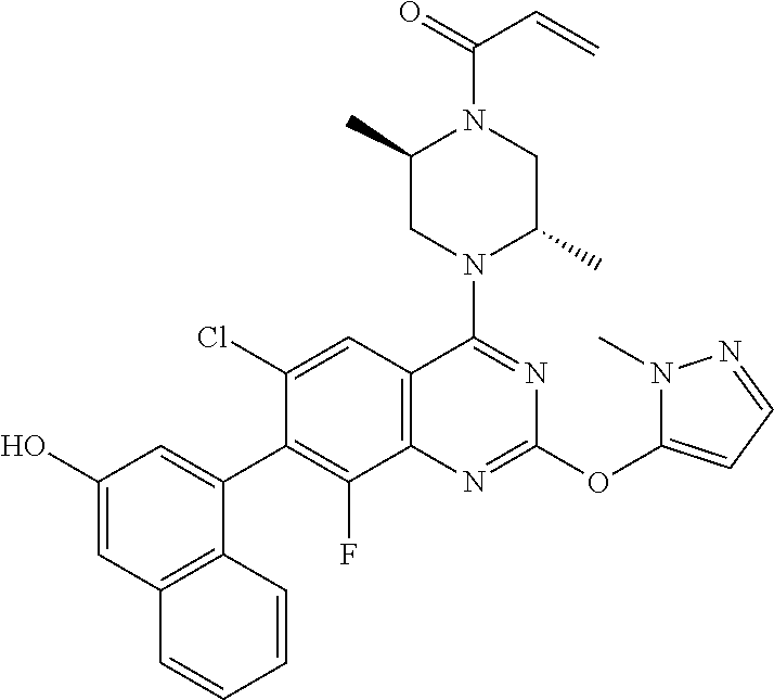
C1(O)=CC2=C(C(C3=C(F)C4=C(C=C3Cl)C(N3C(C)CN(C(=O)C=C)C(C)C3)=NC(OC3=CC=NN3C)=N4)=C1)C=CC=C2
